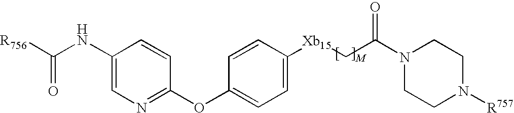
C1(NC([R756])=O)=CN=C(OC2=CC=C([Xb15]CC(N3CCN([R757])CC3)=O)C=C2)C=C1
